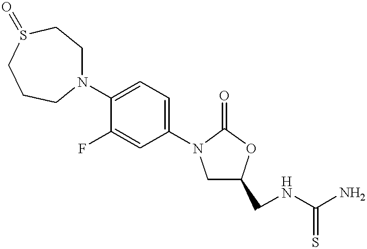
C1C(CNC(N)=S)OC(=O)N1C1=CC=C(N2CCS(=O)CCC2)C(F)=C1
